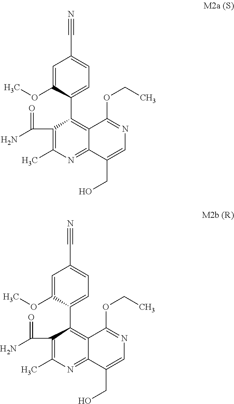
C1(C(=O)N)=C(C)N=C2C(=C1C1=CC=C(C#N)C=C1OC)C(OCC)=NC=C2CO.C1(C(=O)N)=C(C)N=C2C(=C1C1=CC=C(C#N)C=C1OC)C(OCC)=NC=C2CO
